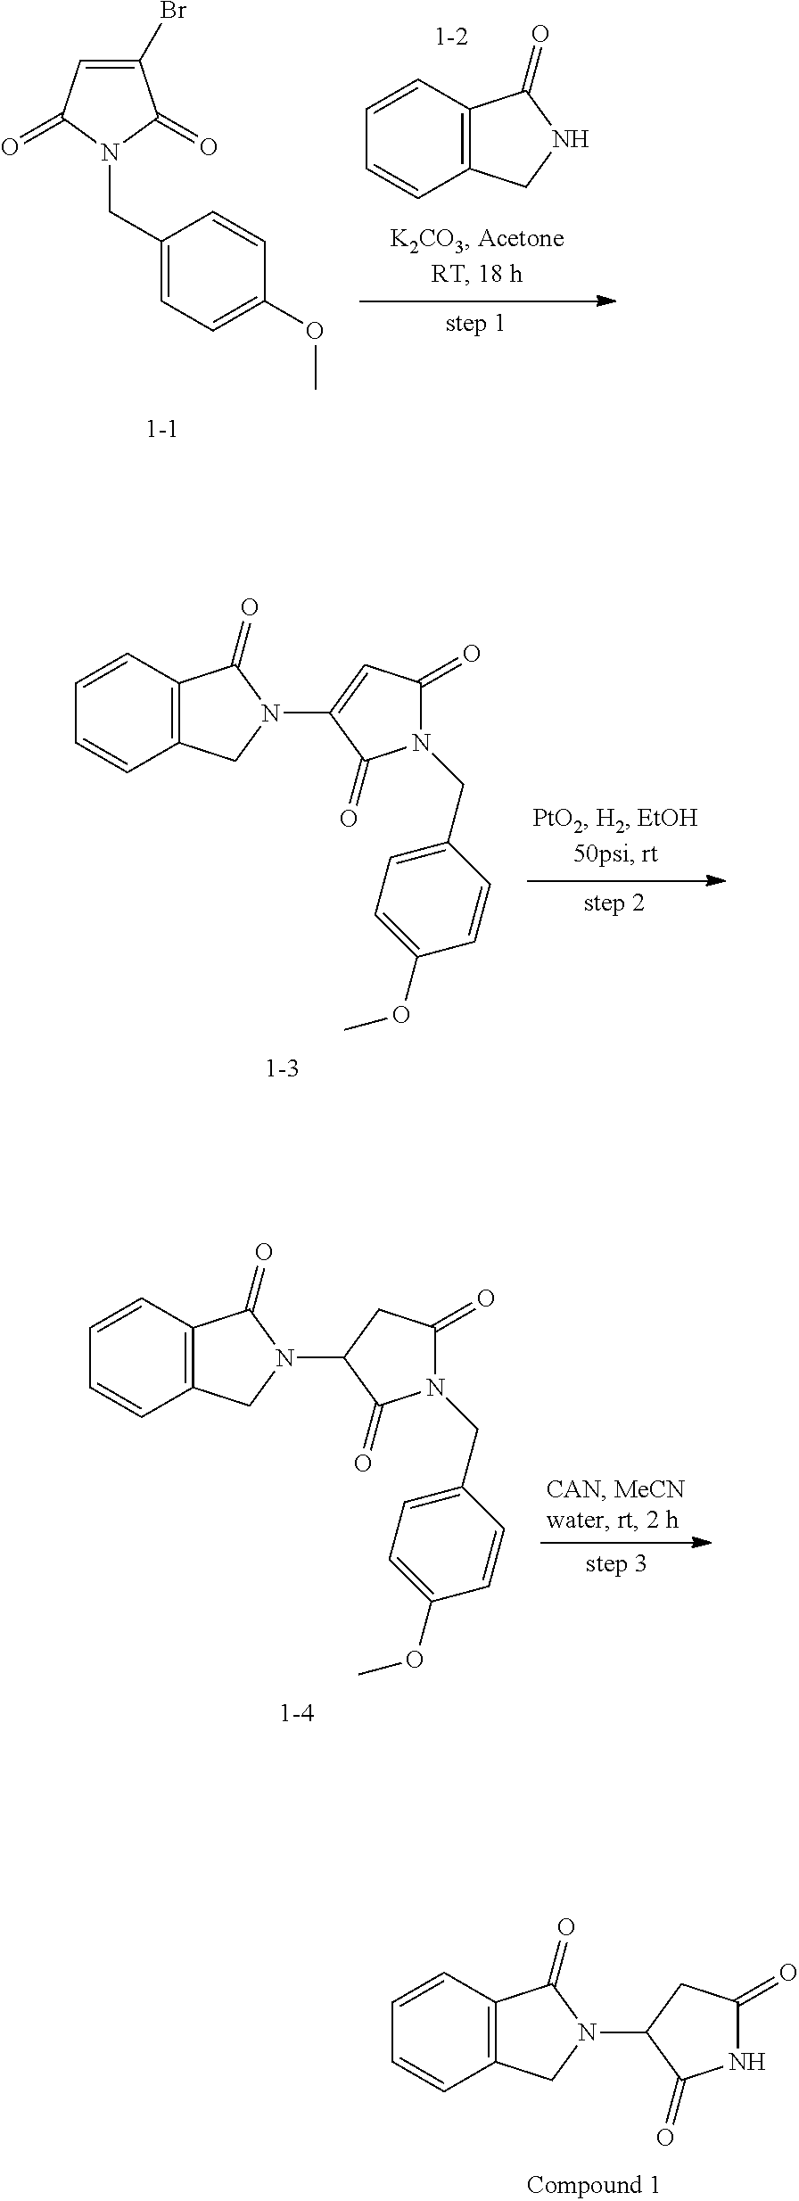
C1=CC2=C(C=C1)CN(C1C(=O)NC(=O)C1)C2=O.C1(CN2C(=O)C(Br)=CC2=O)=CC=C(OC)C=C1.C1=CC2=C(C=C1)CNC2=O.C1=CC2=C(C=C1)CN(C1=CC(=O)N(CC3=CC=C(OC)C=C3)C1=O)C2=O.C1=CC2=C(C=C1)CN(C1C(=O)N(CC3=CC=C(OC)C=C3)C(=O)C1)C2=O
